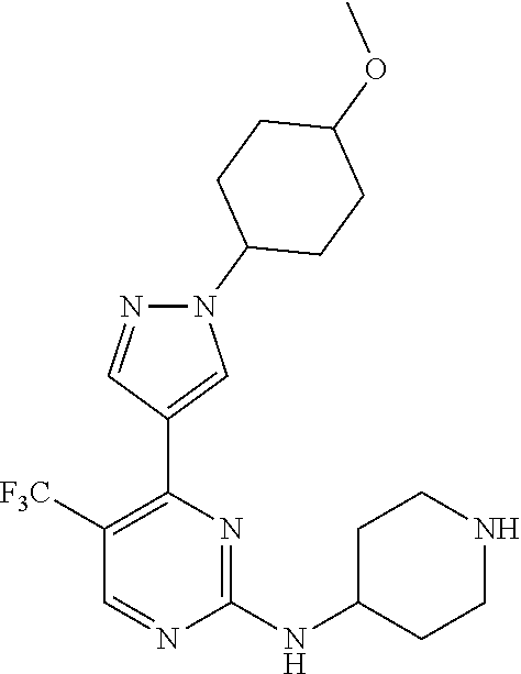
N1=CC([F3C])=C(C2=CN(C3CCC(OC)CC3)N=C2)N=C1NC1CCNCC1
